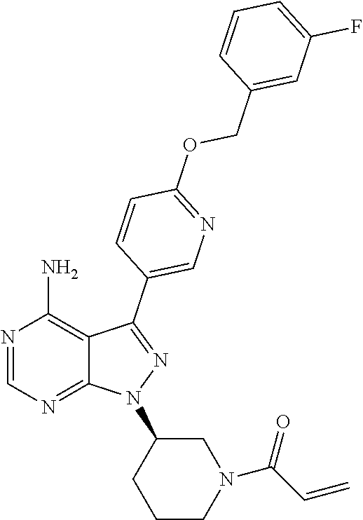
N1=CN=C2C(=C1N)C(C1=CN=C(OCC3=CC(F)=CC=C3)C=C1)=NN2C1CCCN(C(C=C)=O)C1
